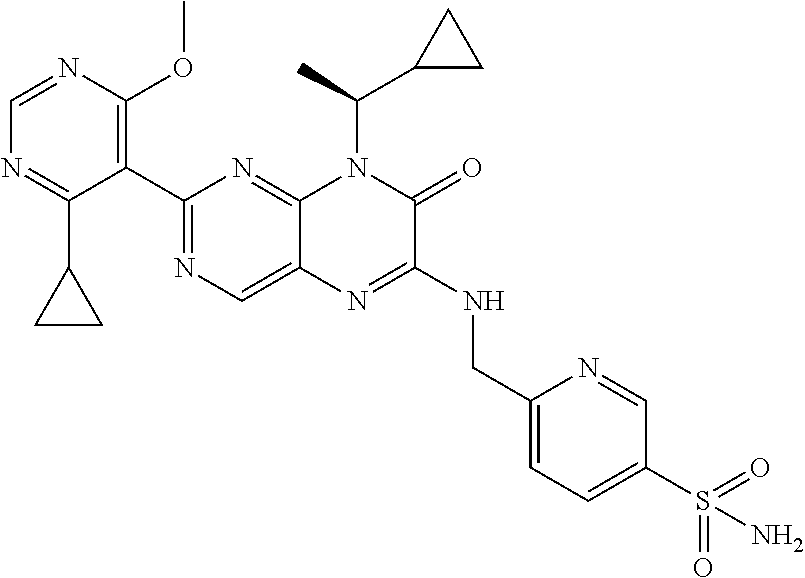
C1(C2=NC=C3C(=N2)N(C(C2CC2)C)C(=O)C(NCC2=CC=C(S(N)(=O)=O)C=N2)=N3)=C(OC)N=CN=C1C1CC1
